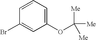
C1(Br)=CC(OC([Me])([Me])[Me])=CC=C1
